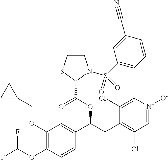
C1(OCC2CC2)=C(OC(F)F)C=CC(C(CC2=C(Cl)C=[N+]([O-])C=C2Cl)OC(=O)C2N(S(C3=CC=CC(C#N)=C3)(=O)=O)CCS2)=C1
